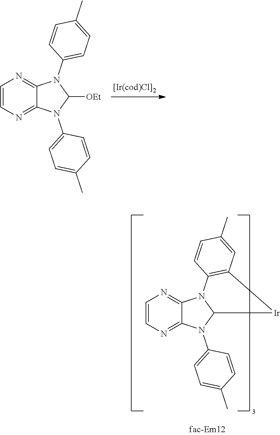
C1=CN=C2C(=N1)N(C1=CC=C(C)C=C1)C([OEt])N2C1=CC=C(C)C=C1.C1=CN=C2C(=N1)N1C(N2C2=CC=C(C)C=C2)[Ir]C2=C1C=CC(C)=C2
